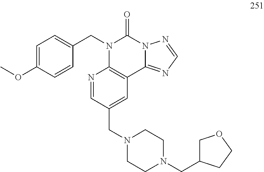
C1=CC(OC)=CC=C1CN1C2=C(C3=NC=NN3C1=O)C=C(CN1CCN(CC3COCC3)CC1)C=N2
